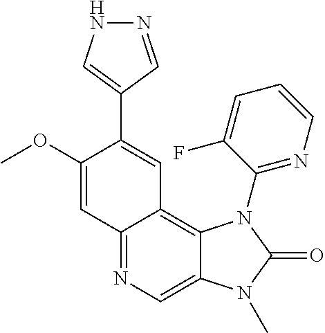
C1(OC)=CC2=NC=C3C(=C2C=C1C1=CNN=C1)N(C1=NC=CC=C1F)C(=O)N3C
